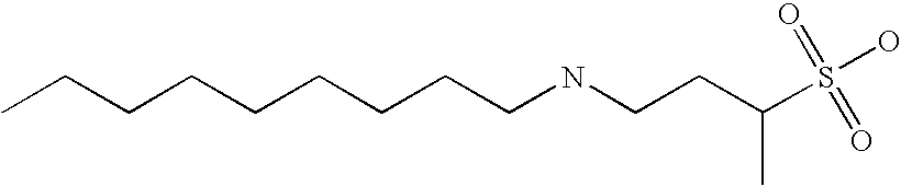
CCCCCCCCCNCCC(S(O)(=O)=O)C
